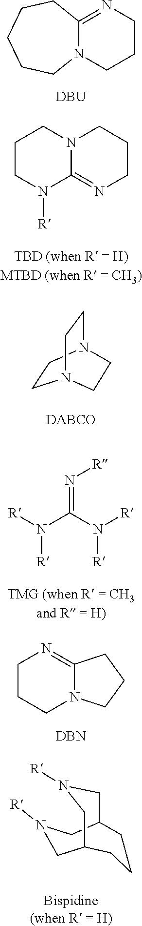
C12=NCCCN1CCCCC2.[DBU].N12C(=NCCC1)N([R])CCC2.C1CN2CCN1CC2.[R]N(C(N([R])[R])=N[R])[R].C1CCN2C(=N1)CCC2.[DBN].C1C2CN([R])CC(CN1[R])CCC2
